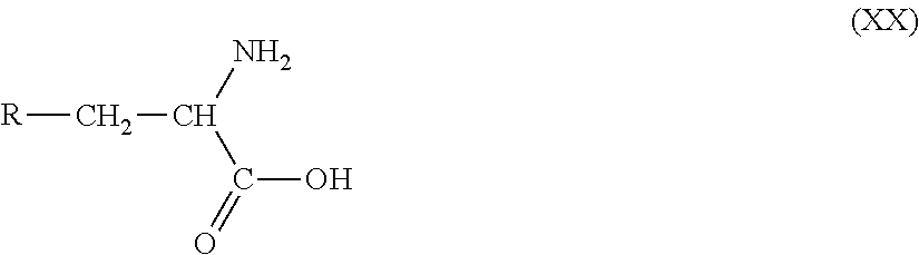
[R]CC(N)C(=O)O
